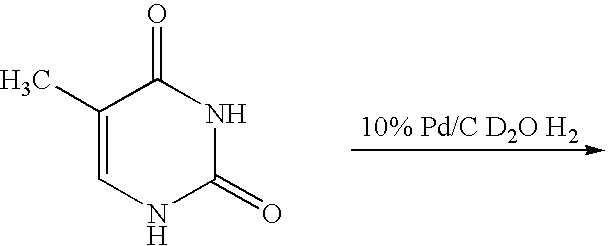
C1(C)=CNC(=O)NC1=O
